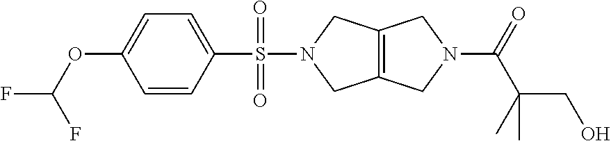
C1=CC(S(=O)(N2CC3=C(C2)CN(C(=O)C(C)(CO)C)C3)=O)=CC=C1OC(F)F
